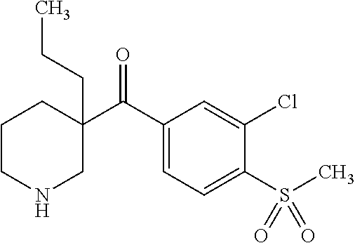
CCCC1(C(C2=CC=C(S(C)(=O)=O)C(Cl)=C2)=O)CCCNC1
